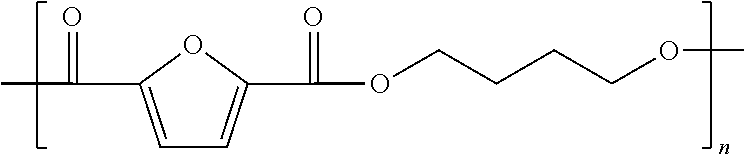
C(=O)(C1=CC=C(C(=O)OCCCCOC)O1)C
